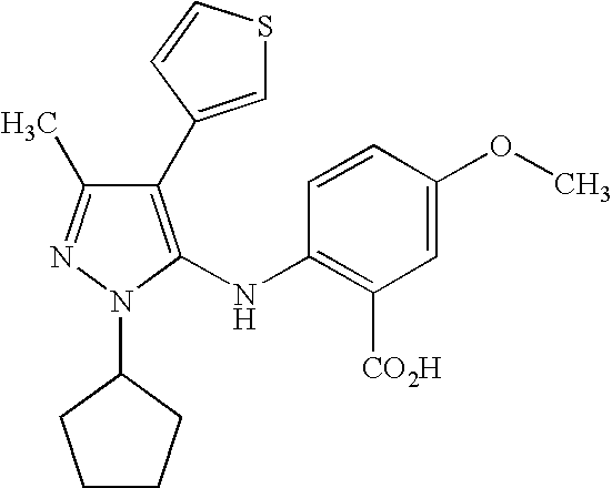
C1(C2=CSC=C2)=C(NC2=C([CO2H])C=C(OC)C=C2)N(C2CCCC2)N=C1C
